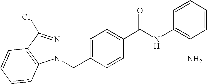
C(C1=CC=C(C(NC2=C(N)C=CC=C2)=O)C=C1)N1N=C(Cl)C2=C1C=CC=C2
